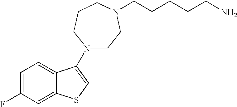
C1=C(F)C=C2C(=C1)C(N1CCN(CCCCCN)CCC1)=CS2
